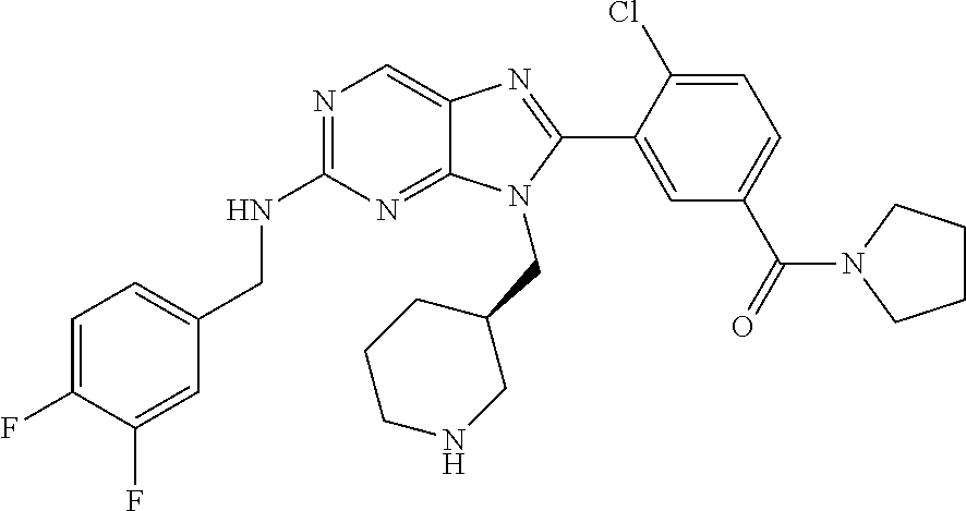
C1=C(F)C(F)=CC(CNC2=NC=C3C(=N2)N(CC2CCCNC2)C(C2=CC(C(=O)N4CCCC4)=CC=C2Cl)=N3)=C1
